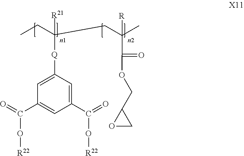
C1=C(C(=O)O[R22])C=C(C(=O)O[R22])C=C1[Q]C(CC(C)([R])C(OCC1OC1)=O)(CC)[R21]
